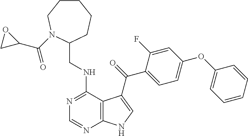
C1=CC=CC(OC2=CC=C(C(=O)C3=CNC4=C3C(NCC3CCCCCN3C(C3CO3)=O)=NC=N4)C(F)=C2)=C1
